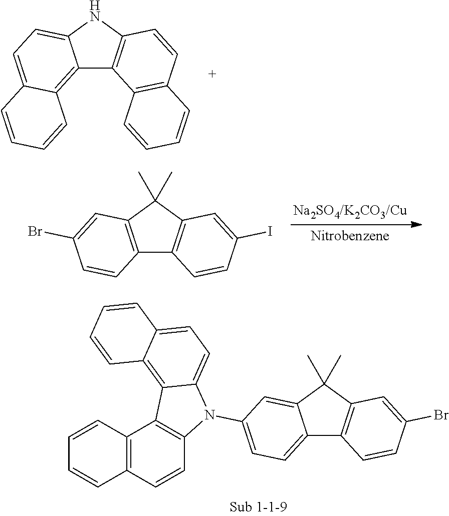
C12=C(C(C)(C)C3=C1C=CC(I)=C3)C=C(Br)C=C2.C12=C3C(=CC=C1NC1=C2C2=C(C=C1)C=CC=C2)C=CC=C3.C12=CC=C(N3C4=CC=C5C(=C4C4=C3C=CC3=C4C=CC=C3)C=CC=C5)C=C1C(C)(C)C1=C2C=CC(Br)=C1
